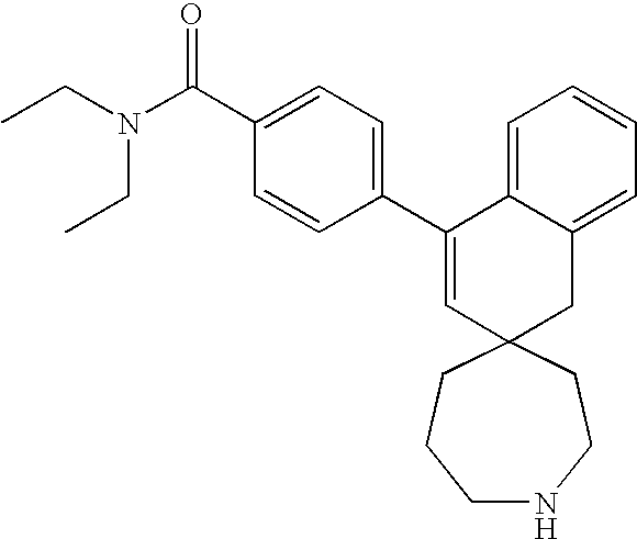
CCN(CC)C(C1=CC=C(C2=CC3(CC4=CC=CC=C24)CCNCCC3)C=C1)=O
